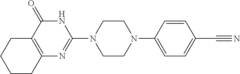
C12=C(C(=O)NC(N3CCN(C4=CC=C(C#N)C=C4)CC3)=N1)CCCC2
